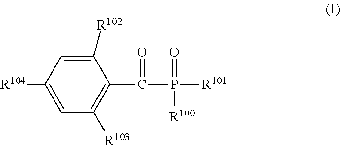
C1([R104])=CC([R103])=C(C(P([R101])(=O)[R100])=O)C([R102])=C1
